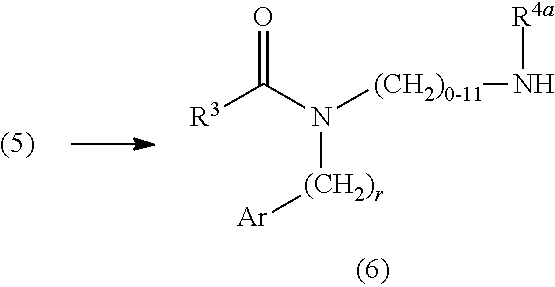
N([(CH2)0-11]N[R4a])([(CH2)r][Ar])C(=O)[R3]
